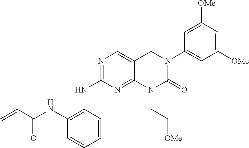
N1=C(NC2=C(NC(C=C)=O)C=CC=C2)N=C2C(=C1)CN(C1=CC([OMe])=CC([OMe])=C1)C(=O)N2CC[OMe]
